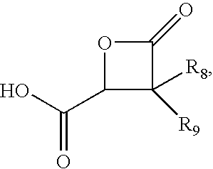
O1C(C(O)=O)C([R9])([R8])C1=O
